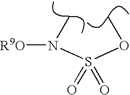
S(OC)(N(C)[R9O])(=O)=O
